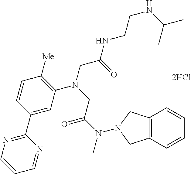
C1=CC(C2=NC=CC=N2)=CC(N(CC(N(C)N2CC3=C(C=CC=C3)C2)=O)CC(NCCNC(C)C)=O)=C1[Me]
